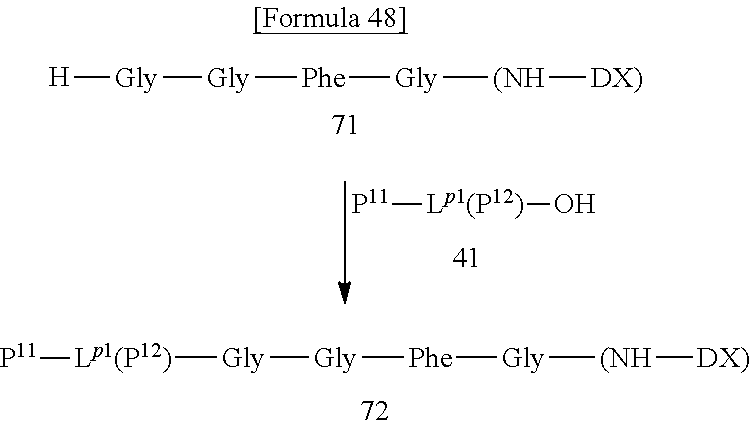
[P11][Lp1(P12)]O.[H][Gly][Gly][Phe][Gly][(NH][DX)].[Lp1(P12)]([Gly][Gly][Phe][Gly][(NH][DX)])[P11]
